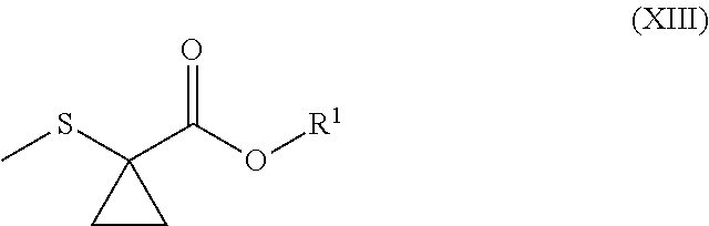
CSC1(C(O[R1])=O)CC1
